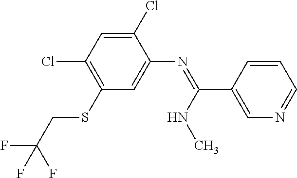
C1(Cl)=CC(Cl)=C(SCC(F)(F)F)C=C1N=C(C1=CN=CC=C1)NC
